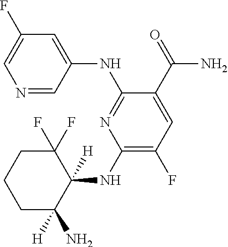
C1(NC2([H])C(F)(F)CCCC2([H])N)=C(F)C=C(C(=O)N)C(NC2=CC(F)=CN=C2)=N1
